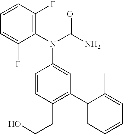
C1=CC(N(C(N)=O)C2=C(F)C=CC=C2F)=CC(C2CC=CC=C2C)=C1CCO
